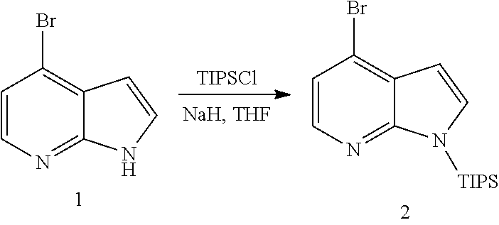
[TIPSCl].C12=NC=CC(Br)=C1C=CN2.C12=NC=CC(Br)=C1C=CN2[TIPS]
